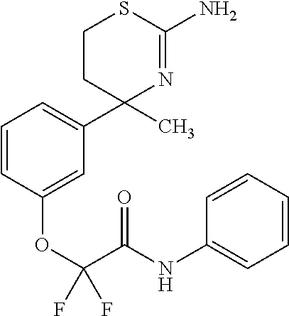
C1=CC(OC(F)(C(NC2=CC=CC=C2)=O)F)=CC(C2(C)N=C(N)SCC2)=C1
